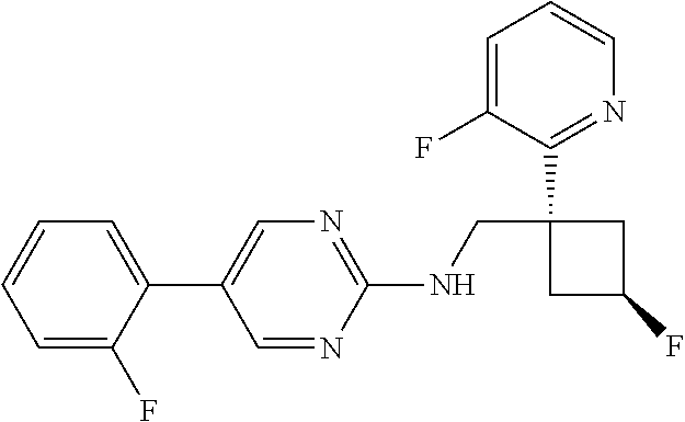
C1=NC(NCC2(C3=NC=CC=C3F)CC(F)C2)=NC=C1C1=CC=CC=C1F
